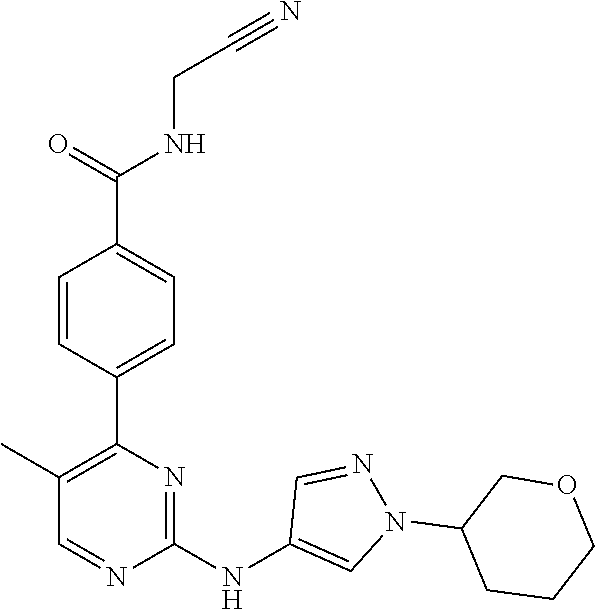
C1(C2=C(C)C=NC(NC3=CN(C4CCCOC4)N=C3)=N2)=CC=C(C(NCC#N)=O)C=C1
